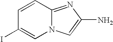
N12C(=NC(N)=C1)C=CC(I)=C2
